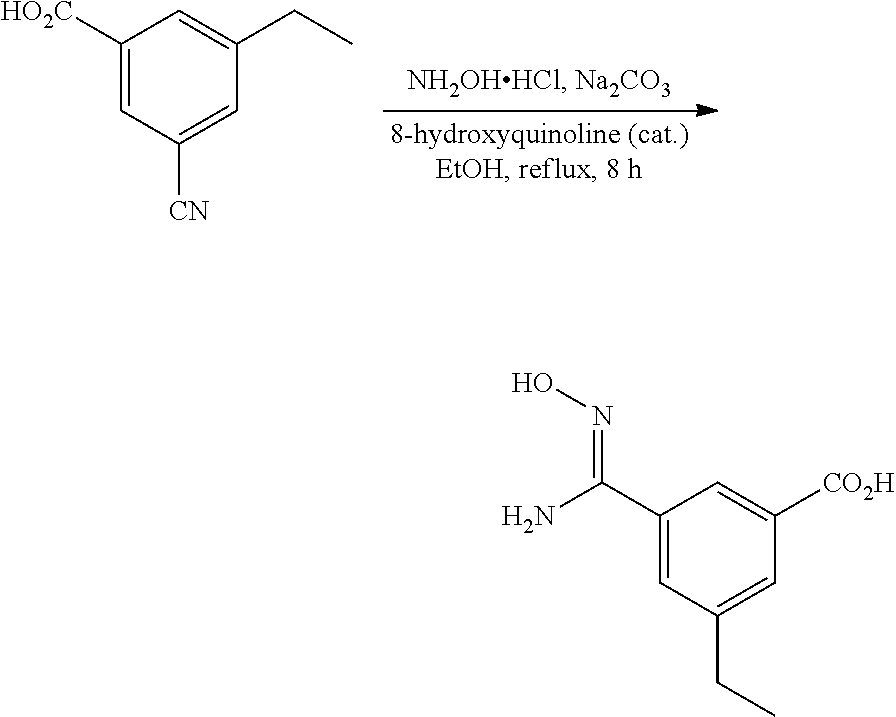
C1([HO2C])=CC([CN])=CC(CC)=C1.C1(C(=NO)N)=CC(CC)=CC([CO2H])=C1
